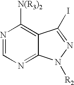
N1=CN=C2C(=C1[N(R3)2])C(I)=NN2[R2]
